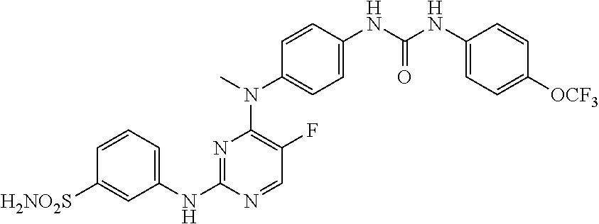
N(C1=NC(N(C2=CC=C(NC(NC3=CC=C([OCF3])C=C3)=O)C=C2)C)=C(F)C=N1)C1=CC=CC([H2NO2S])=C1
